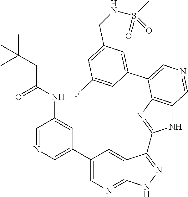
C1=C(C2=CN=CC3=C2N=C(C2=NNC4=NC=C(C5=CN=CC(NC(CC(C)(C)C)=O)=C5)C=C42)N3)C=C(F)C=C1CNS(=O)(C)=O
